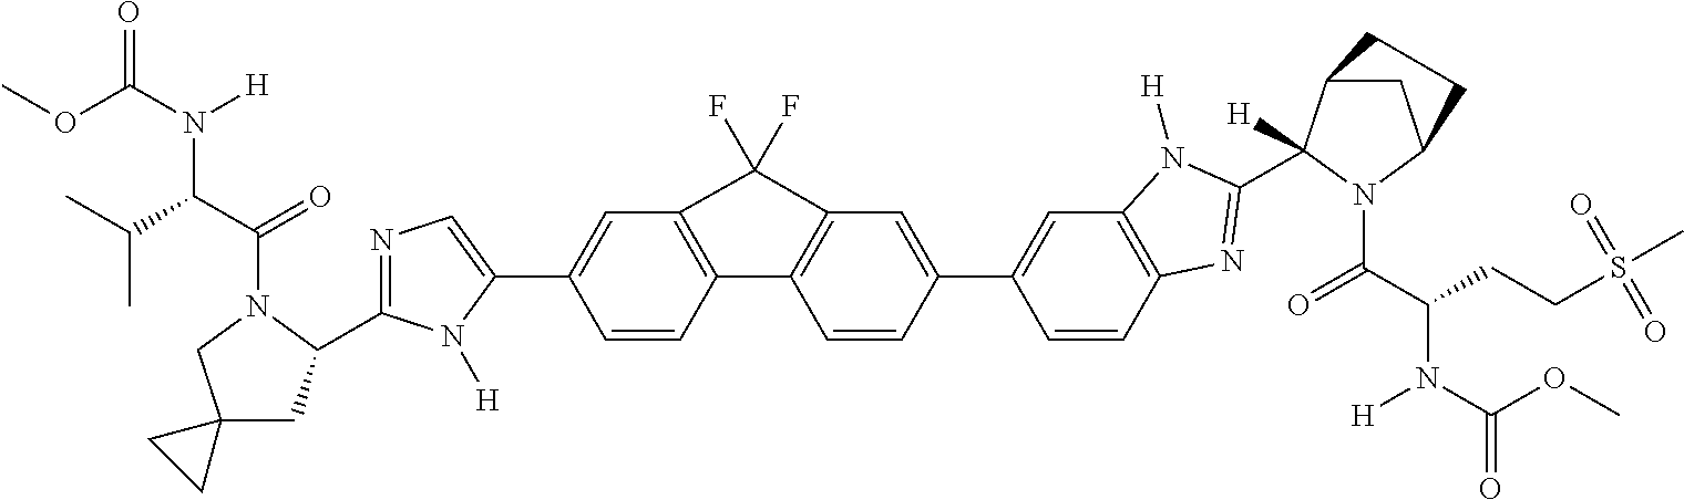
C1=CC2=C(C=C1C1=CN=C(C3CC4(CN3C(C(C(C)C)N(C(OC)=O)[H])=O)CC4)N1[H])C(F)(F)C1=C2C=CC(C2=CC3=C(C=C2)N=C(C2([H])C4CC(N2C(C(CCS(C)(=O)=O)N(C(=O)OC)[H])=O)CC4)N3[H])=C1
